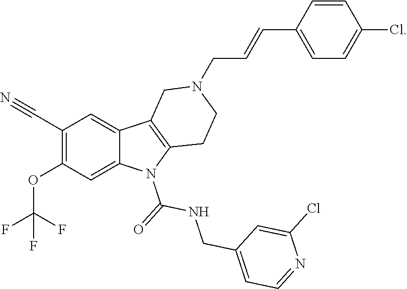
C1(C#N)=C(OC(F)(F)F)C=C2C(=C1)C1=C(N2C(=O)NCC2=CC=NC(Cl)=C2)CCN(CC=CC2=CC=C(Cl)C=C2)C1
